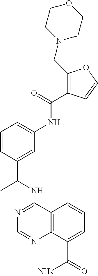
N1(CC2=C(C(=O)NC3=CC=CC(C(N)C)=C3)C=CO2)CCOCC1.C1=NC=NC2=C1C=CC=C2C(=O)N
